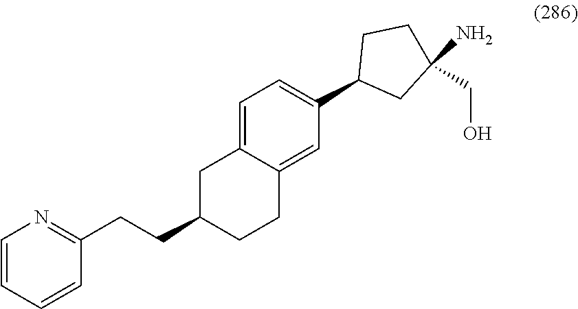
C1C(CCC2=NC=CC=C2)CCC2=CC(C3CC(N)(CO)CC3)=CC=C12
